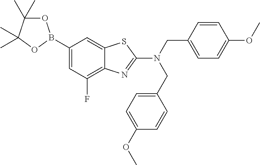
C1(B2OC(C)(C)C(C)(C)O2)=CC(F)=C2C(=C1)SC(N(CC1=CC=C(OC)C=C1)CC1=CC=C(OC)C=C1)=N2
